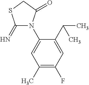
C1(=N)N(C2=CC(C)=C(F)C=C2C(C)C)C(=O)CS1
